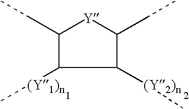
C1(CC)C([(Y1)n]C)C([(Y2)n]C)C(CC)[Y]1
